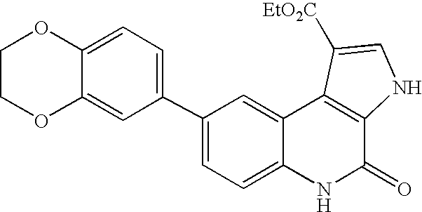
C1(C2=CC=C3C(=C2)OCCO3)=CC=C2C(=C1)C1=C(C(=O)N2)NC=C1[EtO2C]
